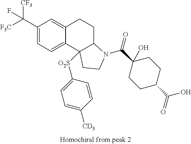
C1(C([F3C])([CF3])F)=CC=C2C(=C1)CCC1C2([O2S]C2=CC=C([CD3])C=C2)CCN1C(C1(O)CCC(C(=O)O)CC1)=O
